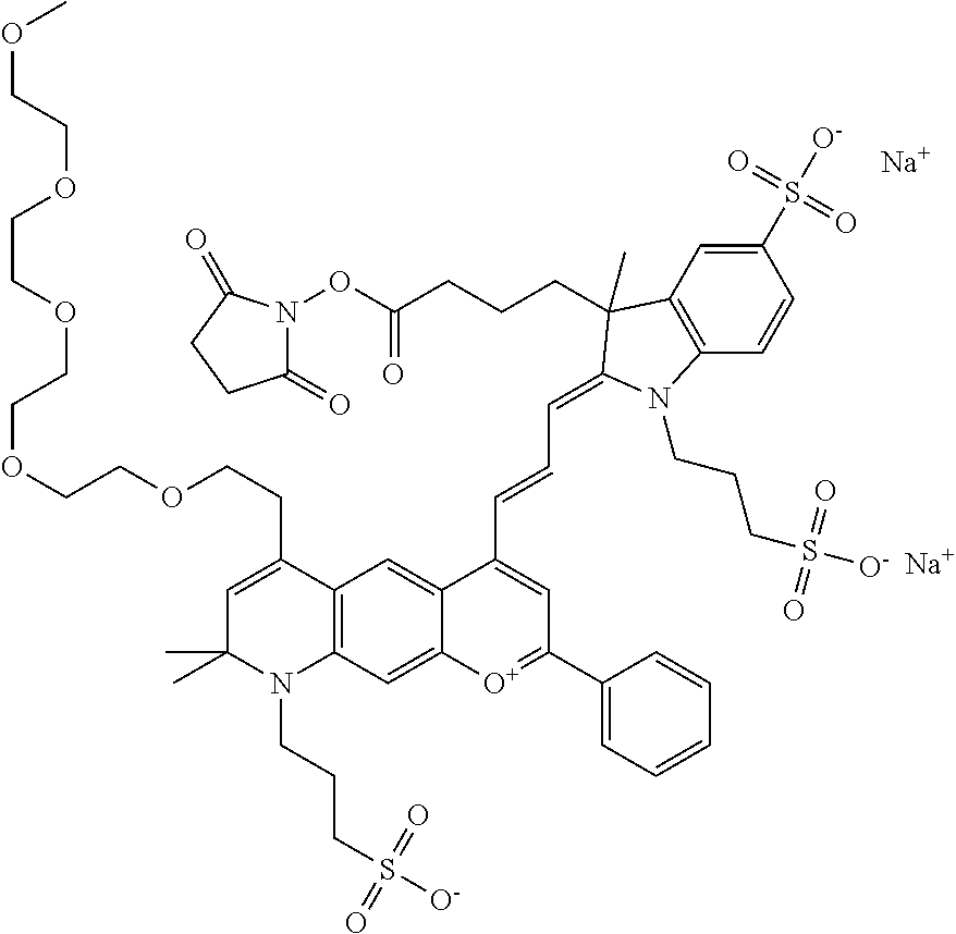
C1=C(CCOCCOCCOCCOCCOC)C2=C(N(CCCS([O-])(=O)=O)C1(C)C)C=C1C(=C2)C(C=CC=C2C(C)(CCCC(ON3C(=O)CCC3=O)=O)C3=C(C=CC(S([O-])(=O)=O)=C3)N2CCCS(=O)(=O)[O-])=CC(C2=CC=CC=C2)=[O+]1.[Na].[Na]
